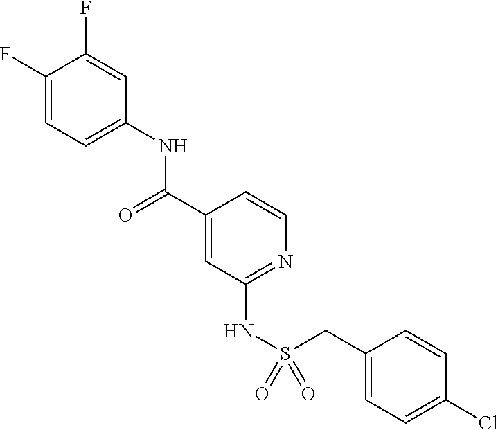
C1(F)=CC=C(NC(C2=CC(NS(=O)(=O)CC3=CC=C(Cl)C=C3)=NC=C2)=O)C=C1F
